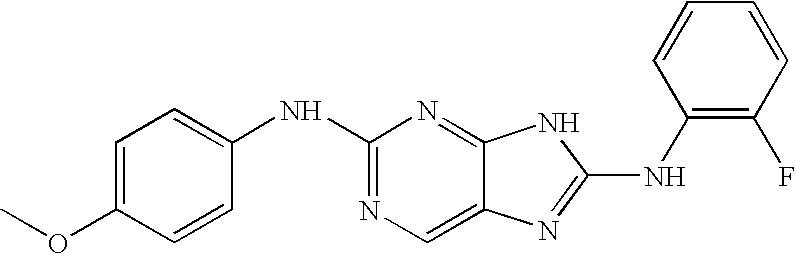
C1=C(OC)C=CC(NC2=NC=C3C(=N2)NC(NC2=C(F)C=CC=C2)=N3)=C1
